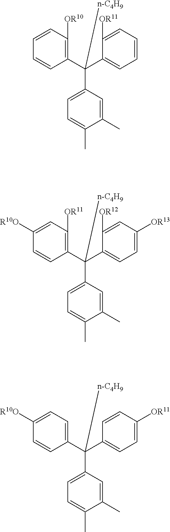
C1(C(C2=C([OR10])C=CC=C2)(C2=CC=C(C)C(C)=C2)[n-C4H9])=CC=CC=C1[OR11].C1(C(C2=C([OR11])C=C([R10O])C=C2)(C2=CC=C(C)C(C)=C2)[n-C4H9])=CC=C([OR13])C=C1[OR12].C1(C(C2=CC=C([R10O])C=C2)(C2=CC=C(C)C(C)=C2)[n-C4H9])=CC=C([OR11])C=C1
